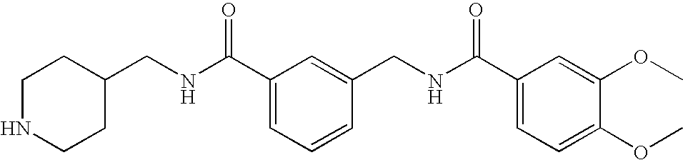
C(NC(C1=CC=CC(CNC(C2=CC=C(OC)C(OC)=C2)=O)=C1)=O)C1CCNCC1
